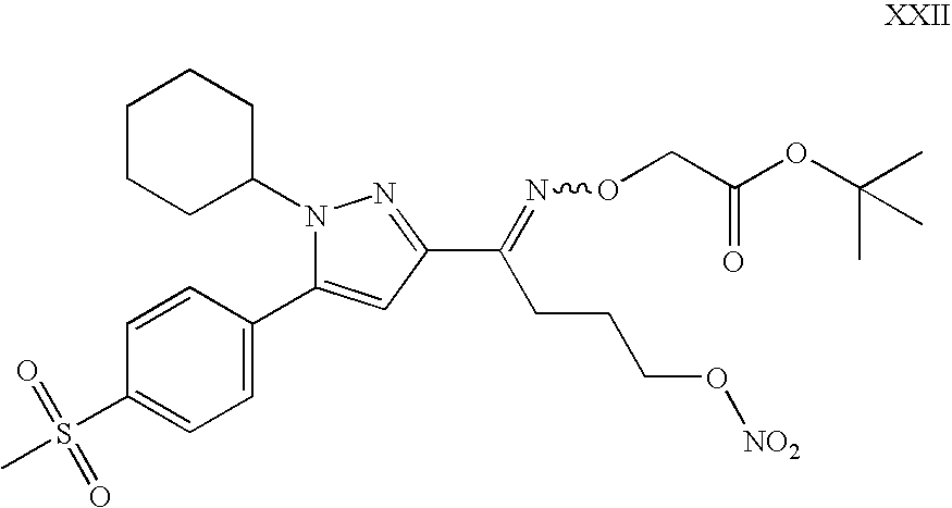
C1(C2=CC(C(=NOCC(OC(C)(C)C)=O)CCCO[NO2])=NN2C2CCCCC2)=CC=C(S(C)(=O)=O)C=C1
